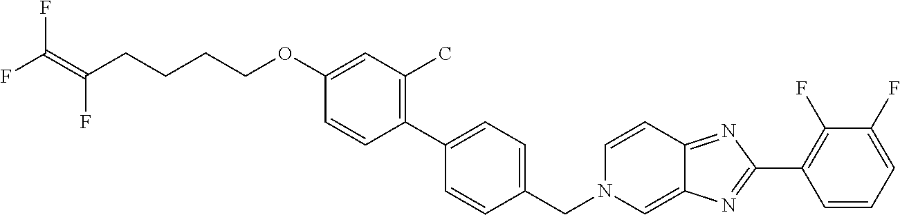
C1=CC=C(F)C(F)=C1C1=NC2=CN(CC3=CC=C(C4=C(C)C=C(OCCCCC(=C(F)F)F)C=C4)C=C3)C=CC2=N1
